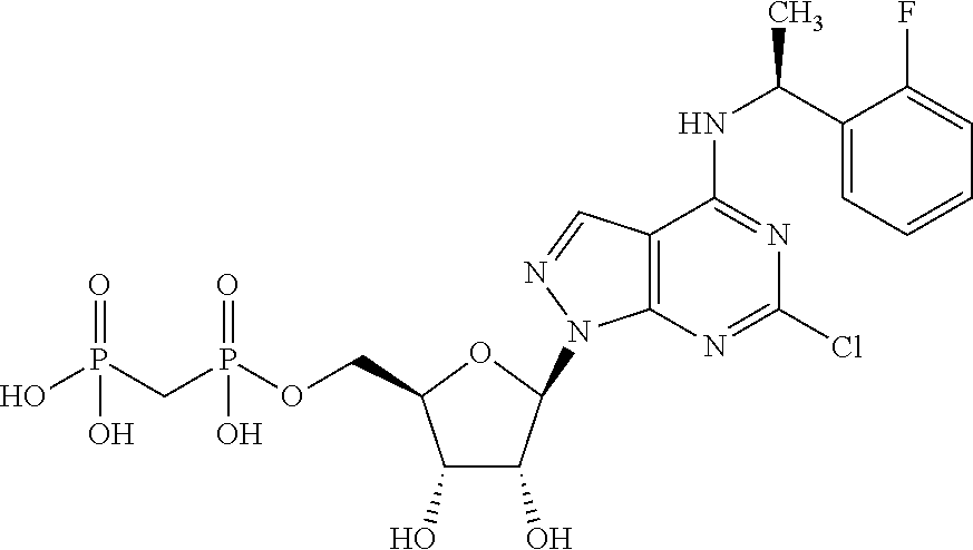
OP(CP(OCC1C(O)C(O)C(N2C3=C(C=N2)C(NC(C2=CC=CC=C2F)C)=NC(Cl)=N3)O1)(O)=O)(O)=O
